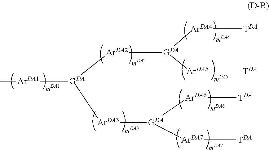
C[ArDA1][GDA]([ArDA2][GDA]([ArDA4][TDA])[ArDA5][TDA])[ArDA3][GDA]([ArDA6][TDA])[ArDA7][TDA]
